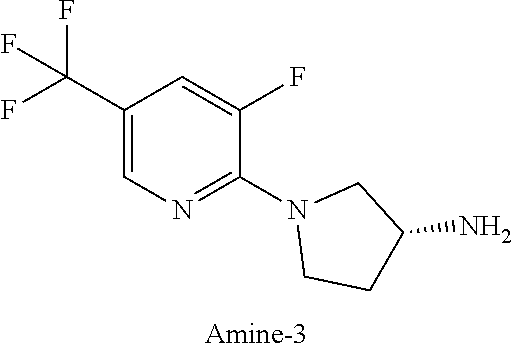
C1(C(F)(F)F)=CN=C(N2CCC(N)C2)C(F)=C1
